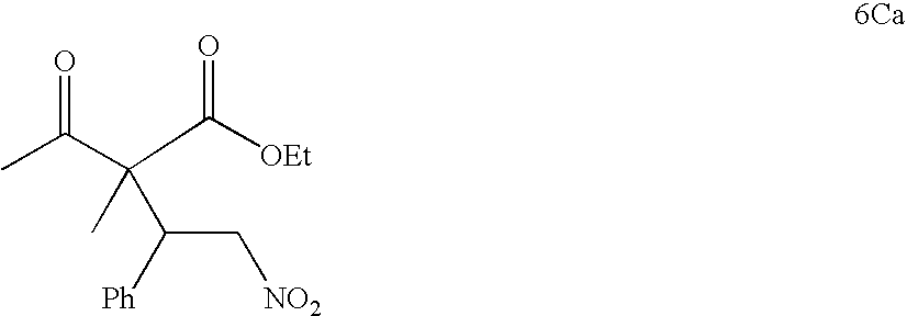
C([OEt])(C(C(C)=O)(C)C([Ph])C[NO2])=O
